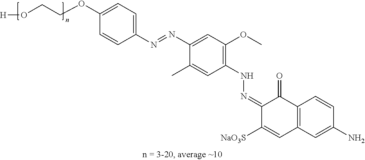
C1(OCCO[H])=CC=C(N=NC2=CC(OC)=C(NN=C3C([NaO3S])=CC4=C(C3=O)C=CC(N)=C4)C=C2C)C=C1
